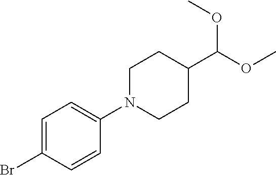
C1=C(Br)C=CC(N2CCC(C(OC)OC)CC2)=C1
